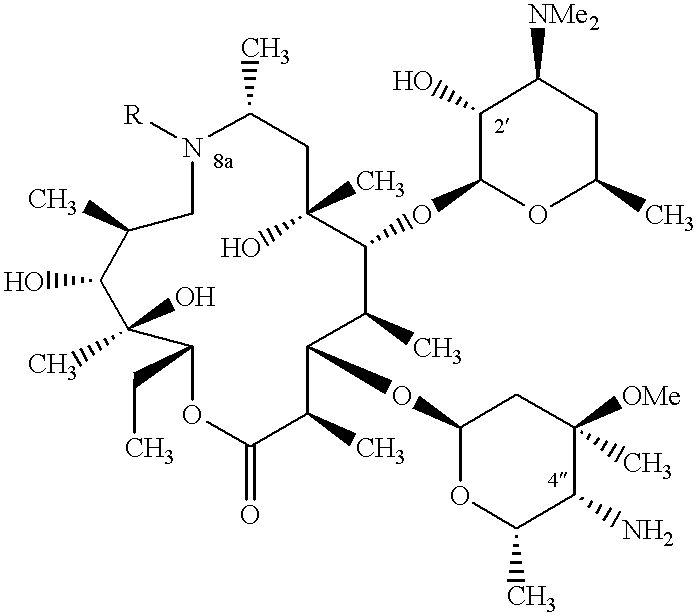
N1([R])CC(C)C(O)C(C)(O)C(CC)OC(=O)C(C)C(OC2OC(C)C(N)C([OMe])(C)C2)C(C)C(OC2OC(C)CC([NMe2])C2O)C(C)(O)CC1C
